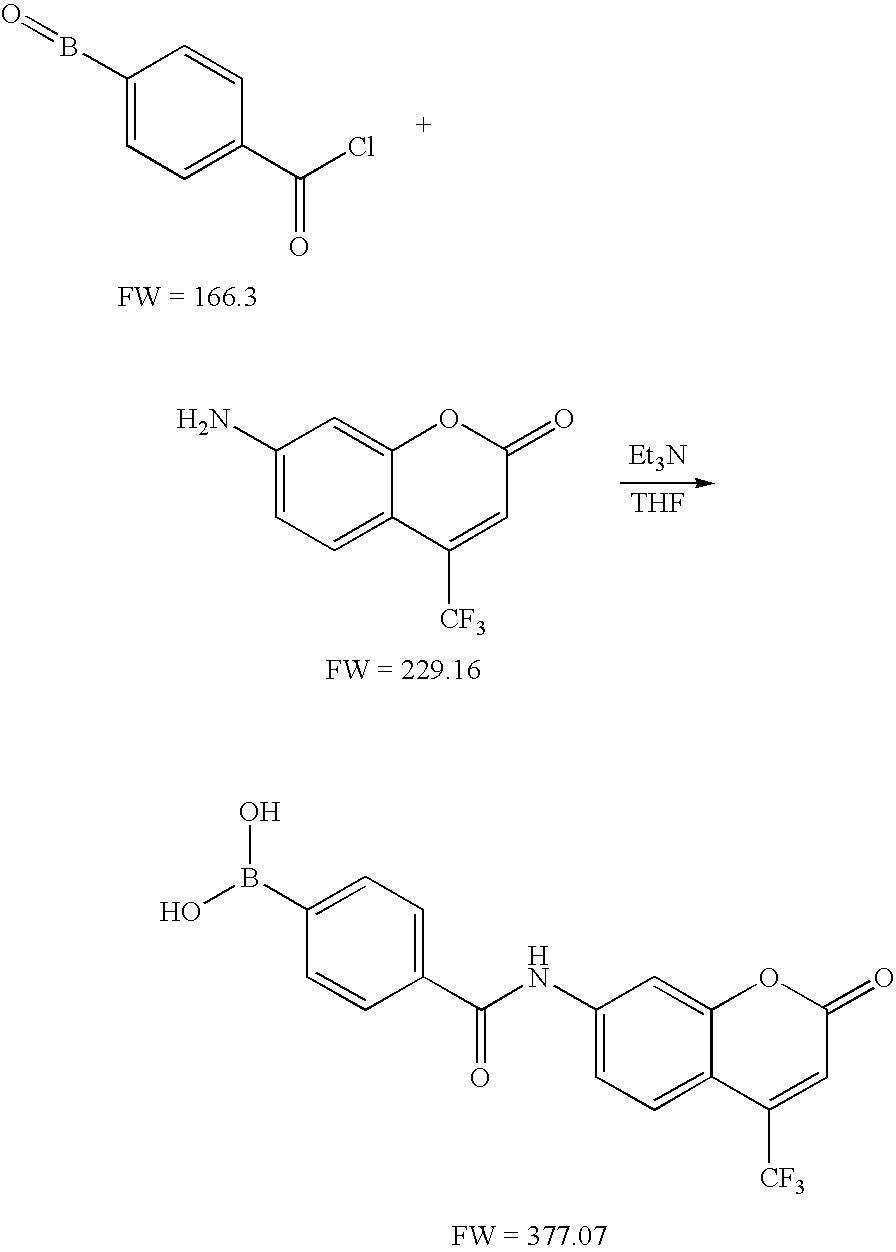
C1(B=O)=CC=C(C(Cl)=O)C=C1.C1(N)=CC=C2C(=C1)OC(=O)C=C2[CF3].[Et3N].[THF].C1(NC(C2=CC=C(B(O)O)C=C2)=O)=CC=C2C(=C1)OC(=O)C=C2[CF3]
